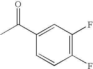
C1(C(C)=O)=CC(F)=C(F)C=C1
